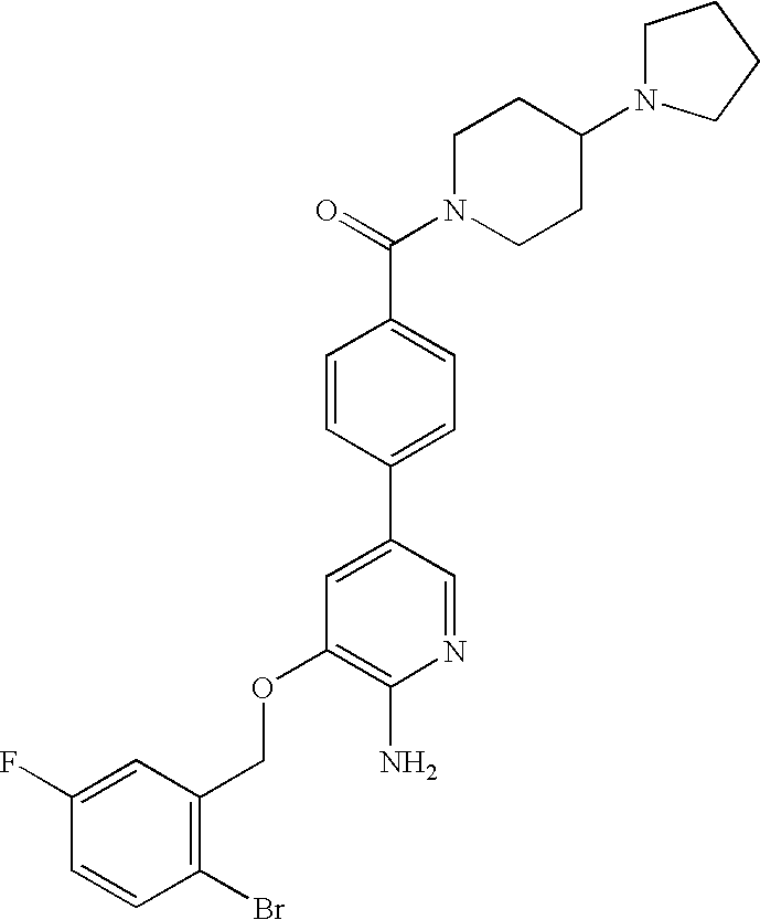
C(OC1=C(N)N=CC(C2=CC=C(C(=O)N3CCC(N4CCCC4)CC3)C=C2)=C1)C1=C(Br)C=CC(F)=C1
